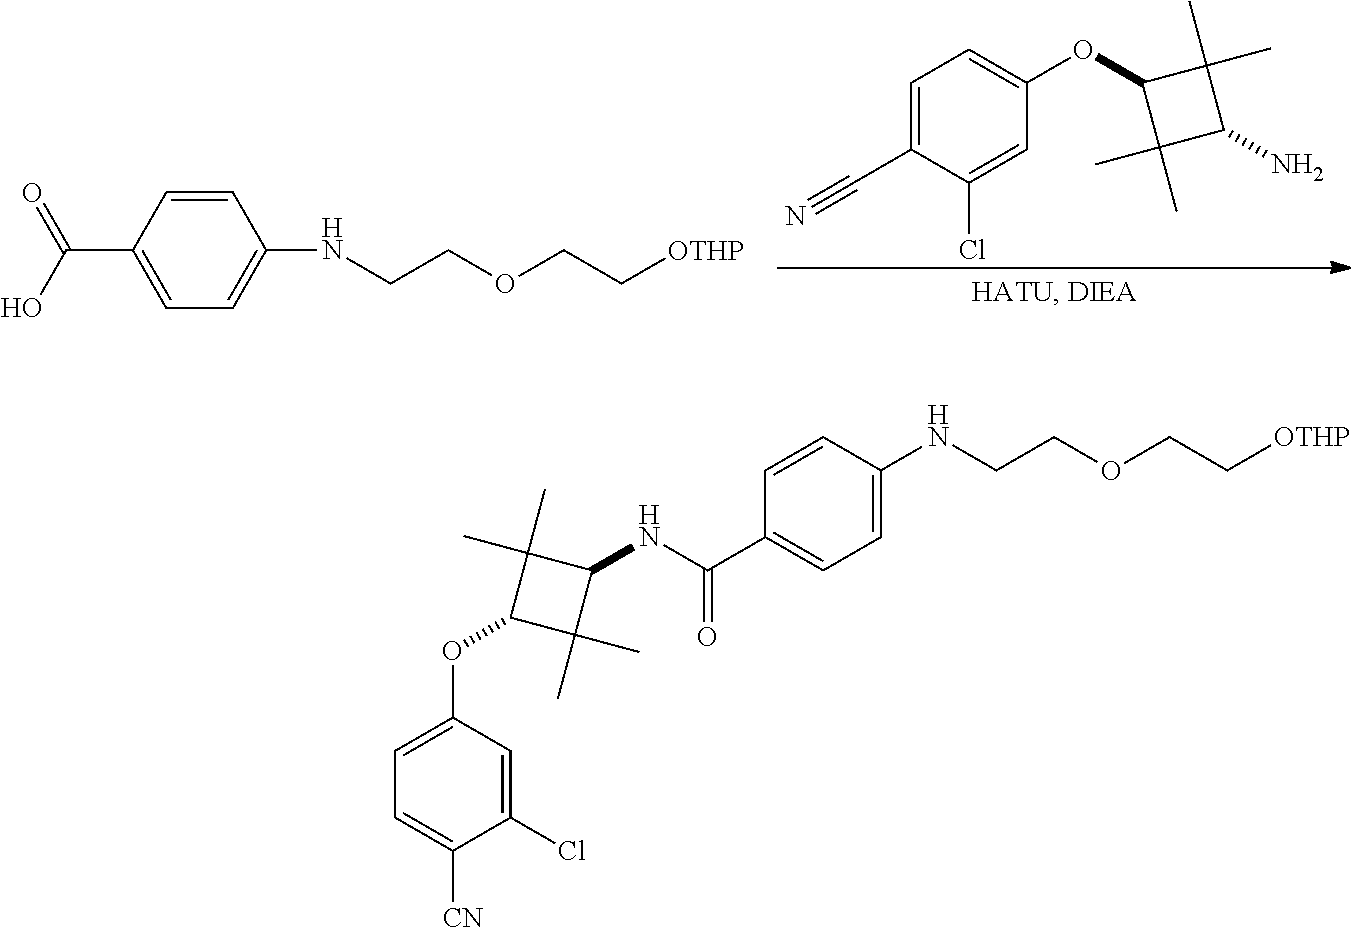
C1=C(C#N)C(Cl)=CC(OC2C(C)(C)C(N)C2(C)C)=C1.C(COCC[OTHP])NC1=CC=C(C(=O)O)C=C1.C1=CC(C(=O)NC2C(C)(C)C(OC3=CC=C([CN])C(Cl)=C3)C2(C)C)=CC=C1NCCOCC[OTHP]
